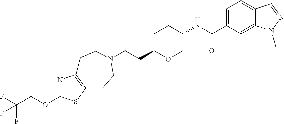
C(CC1OCC(NC(C2=CC=C3C(=C2)N(C)N=C3)=O)CC1)N1CCC2=C(N=C(OCC(F)(F)F)S2)CC1
